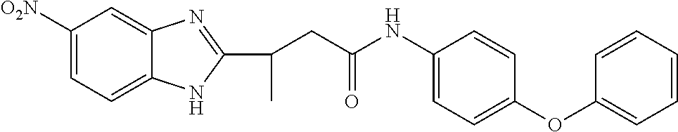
C1([O2N])=CC=C2C(=C1)N=C(C(CC(NC1=CC=C(OC3=CC=CC=C3)C=C1)=O)C)N2
